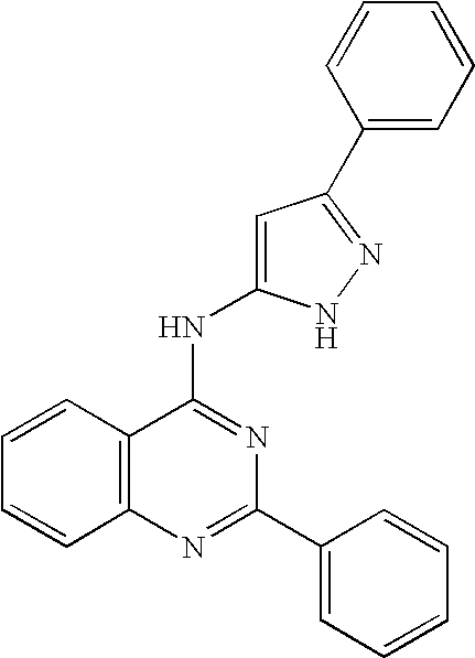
C12=C(N=C(C3=CC=CC=C3)N=C1NC1=CC(C3=CC=CC=C3)=NN1)C=CC=C2
